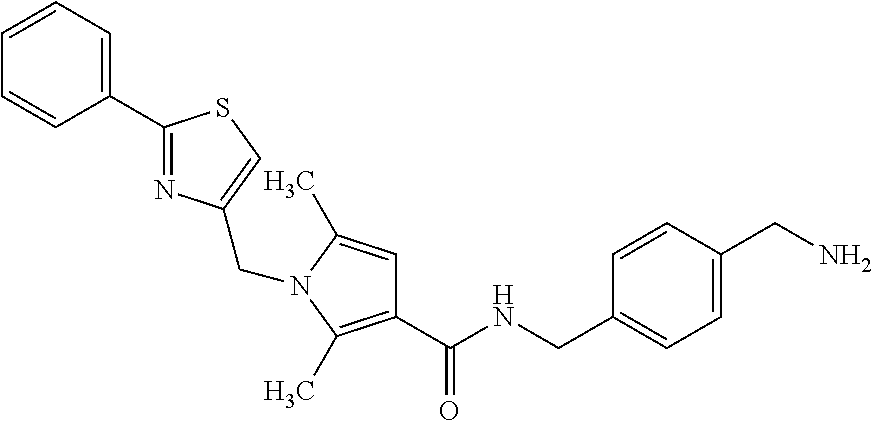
C1(C2=NC(CN3C(C)=CC(C(=O)NCC4=CC=C(CN)C=C4)=C3C)=CS2)=CC=CC=C1
